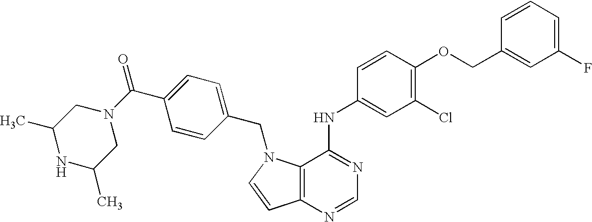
C1(F)=CC=CC(COC2=C(Cl)C=C(NC3=NC=NC4=C3N(CC3=CC=C(C(N5CC(C)NC(C)C5)=O)C=C3)C=C4)C=C2)=C1
